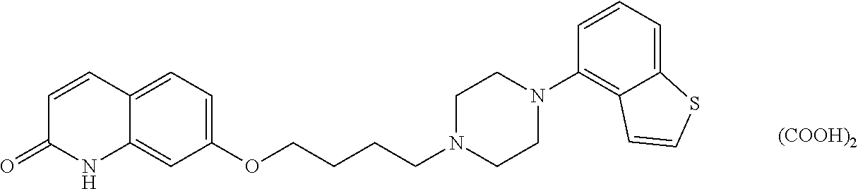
C12=CC=C(OCCCCN3CCN(C4=C5C(=CC=C4)SC=C5)CC3)C=C1NC(=O)C=C2.[(COOH)2]
